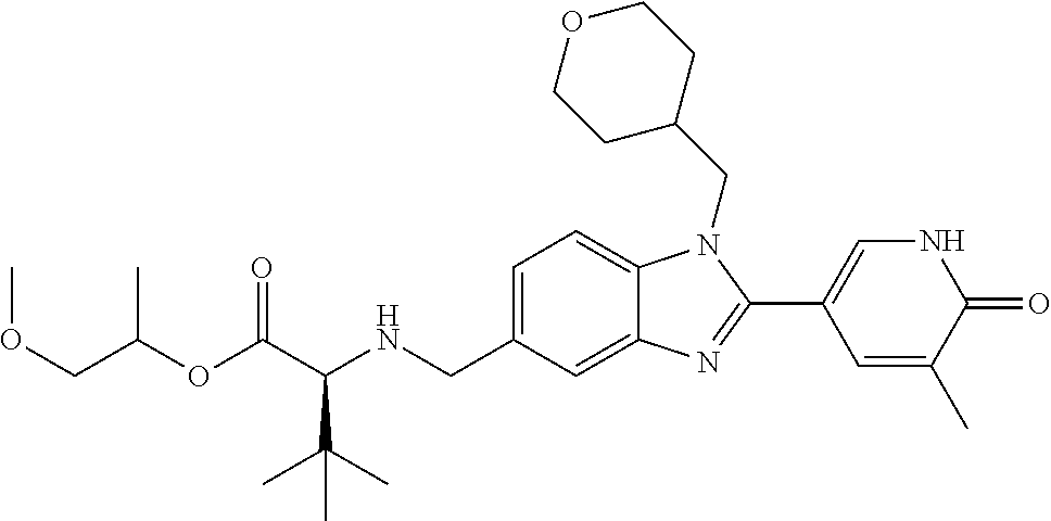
C(C(NCC1=CC=C2C(=C1)N=C(C1=CNC(=O)C(C)=C1)N2CC1CCOCC1)C(C)(C)C)(=O)OC(COC)C
